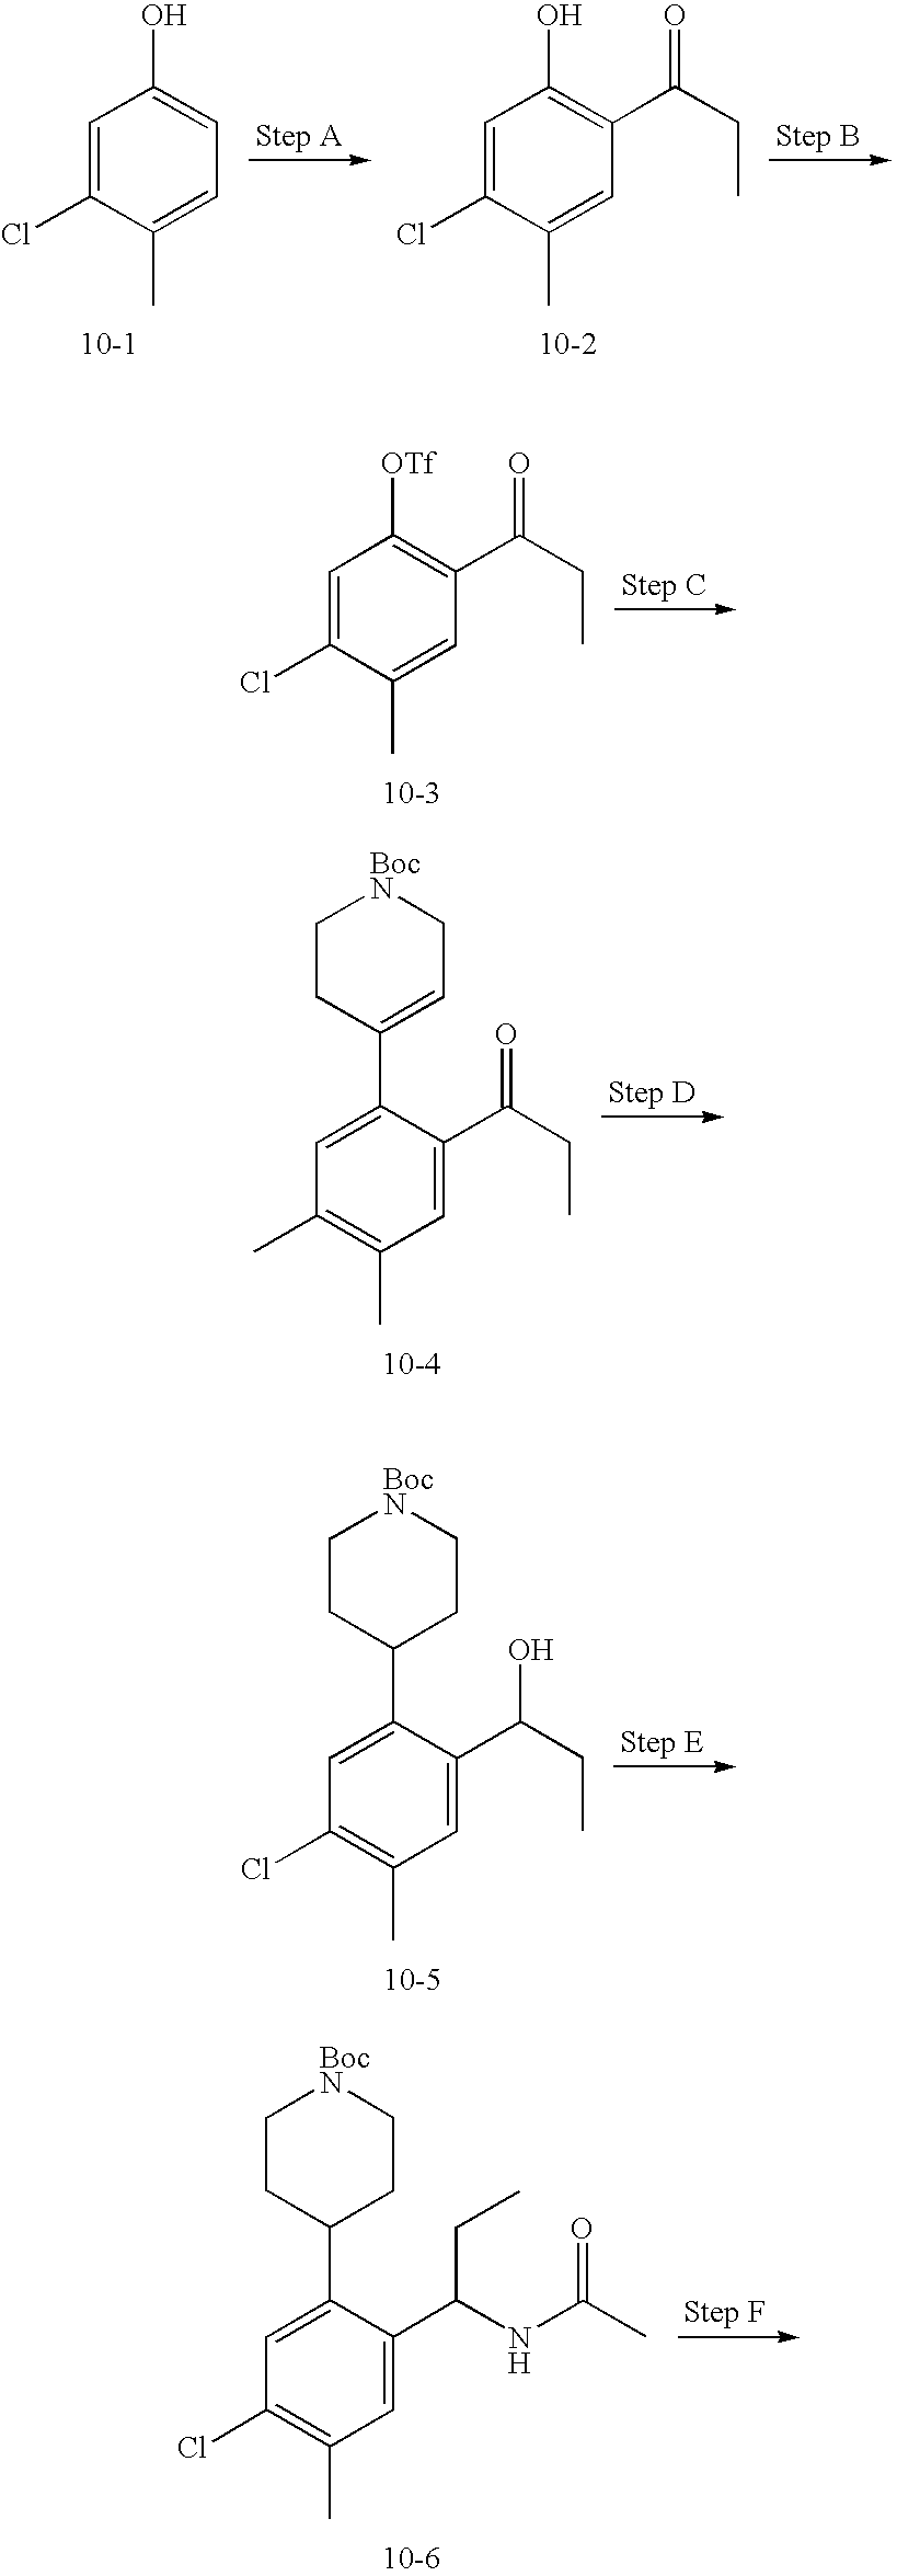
C1=C(Cl)C(C)=CC=C1O.C1=C(Cl)C(C)=CC(C(CC)=O)=C1O.C1=C(Cl)C(C)=CC(C(CC)=O)=C1[OTf].C1=C(C2=CC[BocN]CC2)C(C(CC)=O)=CC(C)=C1C.C1=C(C2CC[BocN]CC2)C(C(CC)O)=CC(C)=C1Cl.C1=C(C2CC[BocN]CC2)C(C(NC(C)=O)CC)=CC(C)=C1Cl
